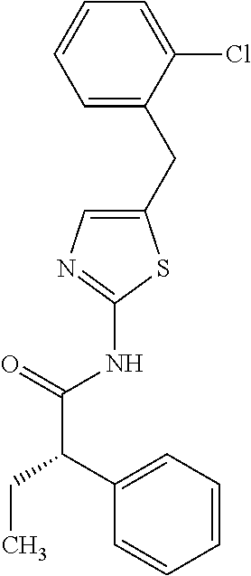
C1(CC2=CC=CC=C2Cl)=CN=C(NC(C(CC)C2=CC=CC=C2)=O)S1
